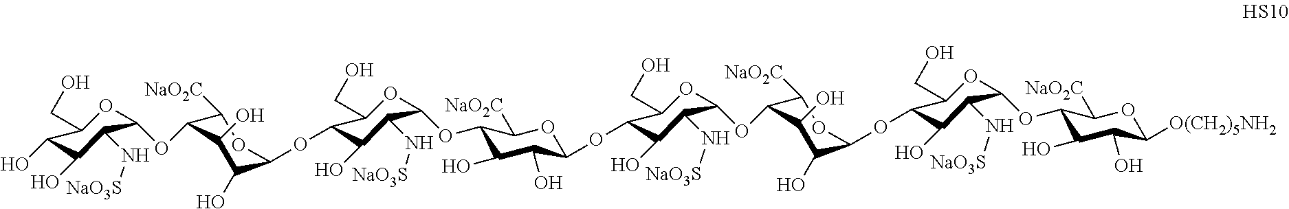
C1([NaO2C])C(OC2OC(CO)C(O)C(O)C2N[NaO3S])C(O)C(O)C(OC2C(CO)OC(OC3C(O)C(O)C(OC4C(CO)OC(OC5C([NaO2C])OC(OC6C(CO)OC(OC7C(O)C(O)C([O(CH2)5NH2])OC7[NaO2C])C(N[NaO3S])C6O)C(O)C5O)C(N[NaO3S])C4O)OC3[NaO2C])C(N[NaO3S])C2O)O1
